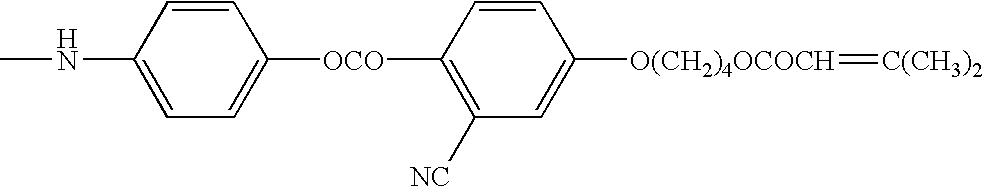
CNC1=CC=C([OCO]C2=C([NC])C=C([O(CH2)4OCOCH]=[C(CH3)2])C=C2)C=C1
